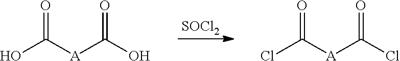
[SOCl2].OC([A]C(O)=O)=O.ClC([A]C(Cl)=O)=O
